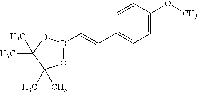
C(=CC1=CC=C(OC)C=C1)B1OC(C)(C)C(C)(C)O1
